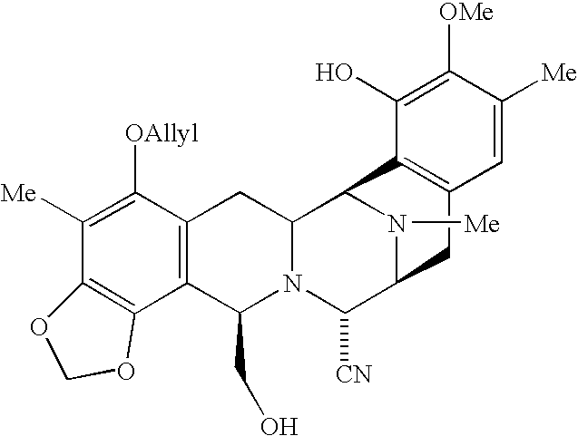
C1([Me])=C([OAllyl])C2=C(C(CO)N3C(C2)C2N([Me])C(C3[CN])CC3=C2C(O)=C([OMe])C([Me])=C3)C2=C1OCO2
